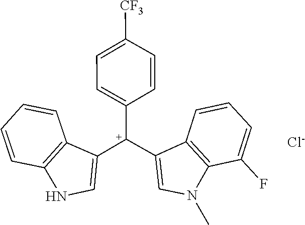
C12=C(C(F)=CC=C1)N(C)C=C2[C+](C1=CC=C([CF3])C=C1)C1=CNC2=C1C=CC=C2.[Cl-]
